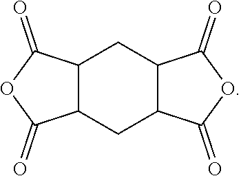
C12C(C(=O)OC1=O)CC1C(C2)C(=O)OC1=O
